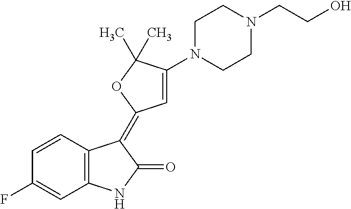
N1(C2=CC(=C3C4=C(C=C(F)C=C4)NC3=O)OC2(C)C)CCN(CCO)CC1
